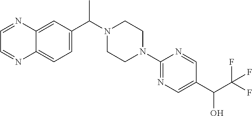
C12=CC(C(N3CCN(C4=NC=C(C(O)C(F)(F)F)C=N4)CC3)C)=CC=C1N=CC=N2
